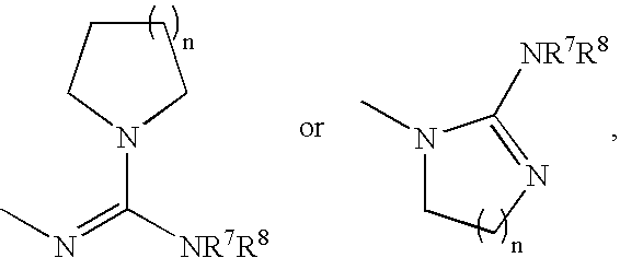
C1CCN(C([NR7R8])=NC)C1.N1(C)CCN=C1[NR7R8]
